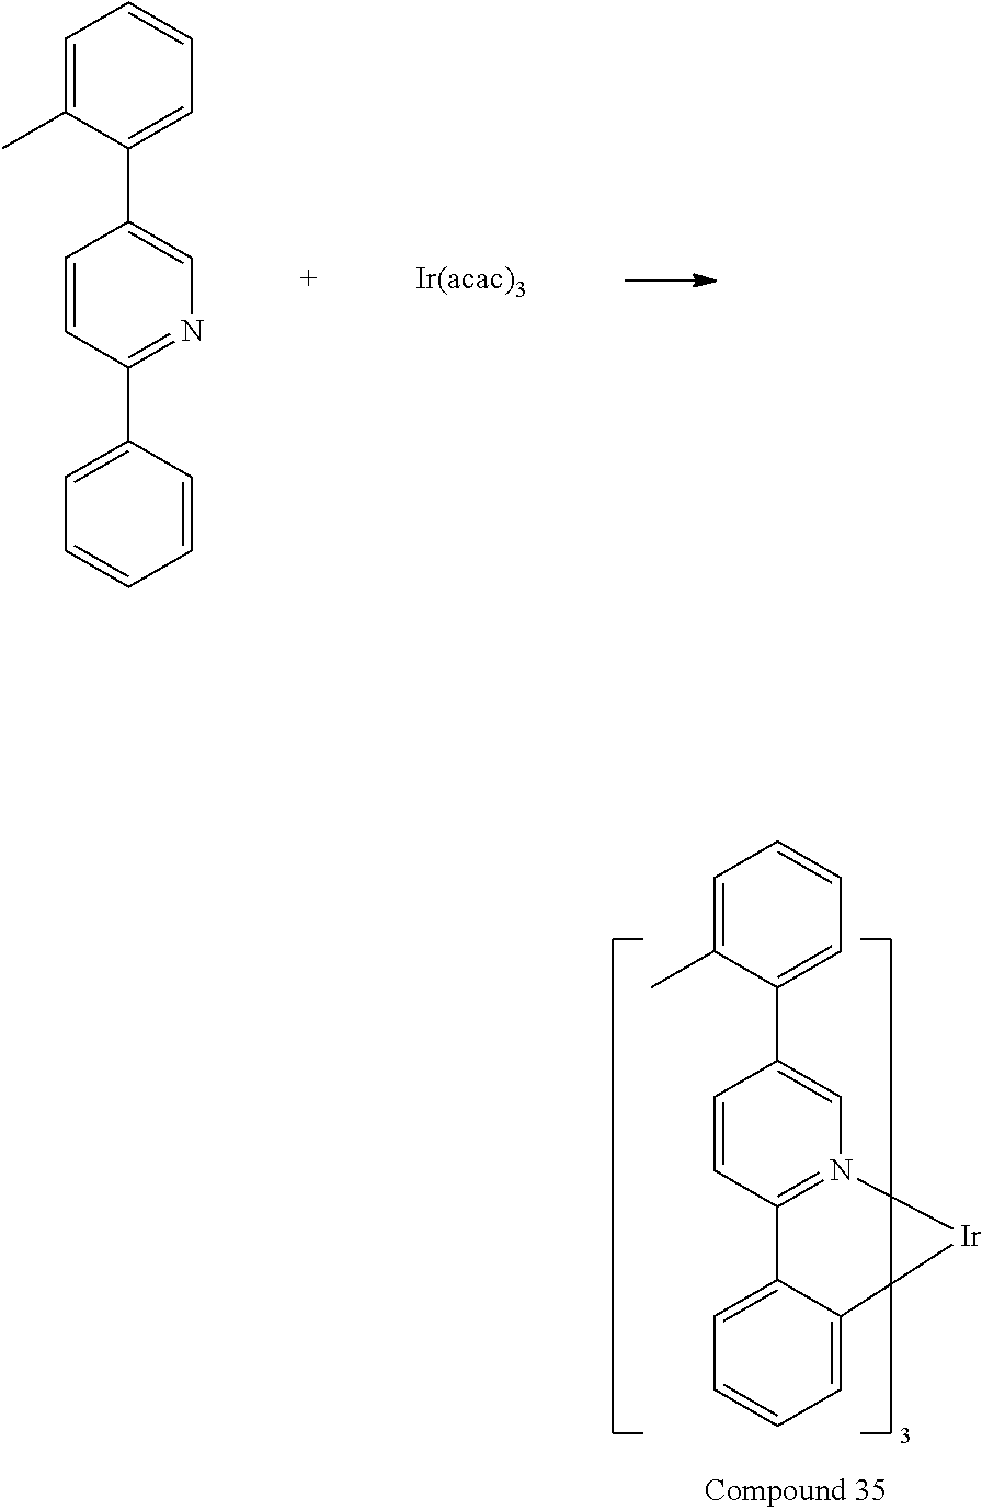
C1=CC(C2=CC=CC=C2)=NC=C1C1=CC=CC=C1C.C1=CC2=N(C=C1C1=CC=CC=C1C)[Ir]C1=CC=CC=C21
